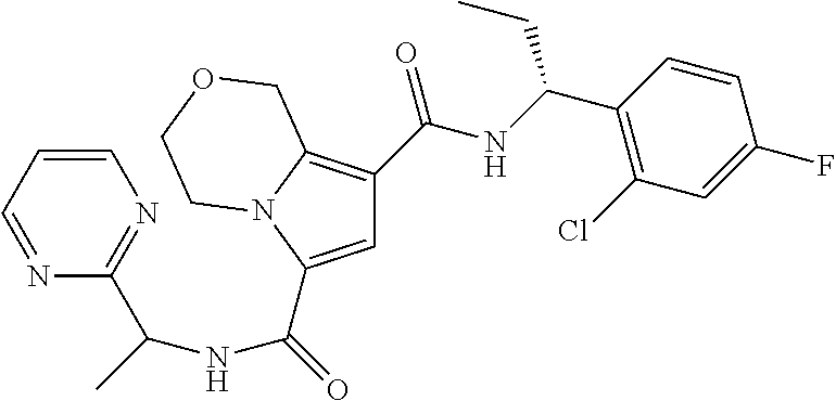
C1=C(C(=O)NC(C2=NC=CC=N2)C)N2C(=C1C(NC(C1=C(Cl)C=C(F)C=C1)CC)=O)COCC2
